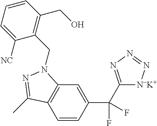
C1=CC(C(F)(F)C2=NN=N[N-K+]2)=CC2=C1C(C)=NN2CC1=C(CO)C=CC=C1[NC]
